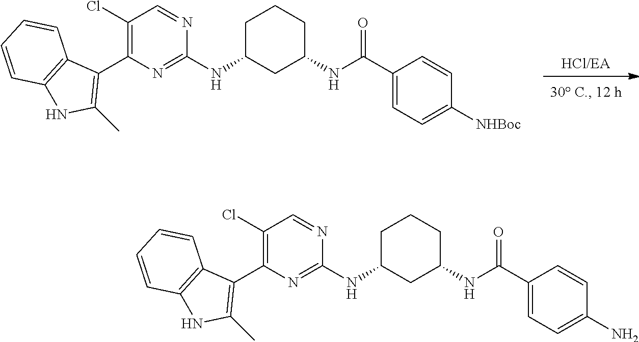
[HCl/EA].C1(Cl)=C(C2=C(C)NC3=C2C=CC=C3)N=C(NC2CCCC(NC(C3=CC=C([NHBoc])C=C3)=O)C2)N=C1.C1(Cl)=C(C2=C(C)NC3=C2C=CC=C3)N=C(NC2CCCC(NC(C3=CC=C(N)C=C3)=O)C2)N=C1
